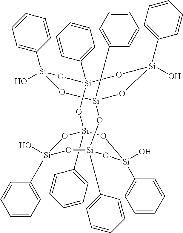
O[Si]1(C2=CC=CC=C2)O[Si]2(C3=CC=CC=C3)O[Si](O)(C3=CC=CC=C3)O[Si](C3=CC=CC=C3)(O1)O[Si]1(C3=CC=CC=C3)O[Si](O)(C3=CC=CC=C3)O[Si](C3=CC=CC=C3)(O2)O[Si](C2=CC=CC=C2)(O)O1
